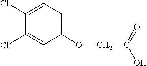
C1(Cl)=CC=C(OCC(=O)O)C=C1Cl
